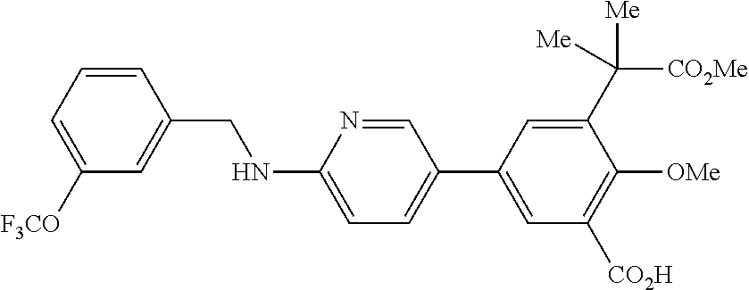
C1=CC(CNC2=CC=C(C3=CC([CO2H])=C([OMe])C(C([CO2Me])([Me])[Me])=C3)C=N2)=CC([F3CO])=C1
